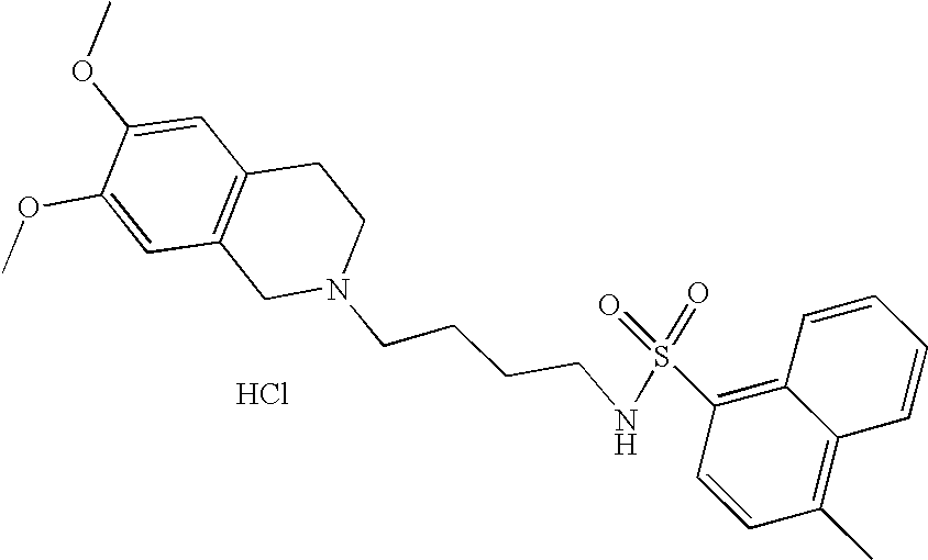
C(CCCNS(=O)(=O)C1=C2C(=C(C)C=C1)C=CC=C2)N1CCC2=C(C1)C=C(OC)C(OC)=C2.Cl
